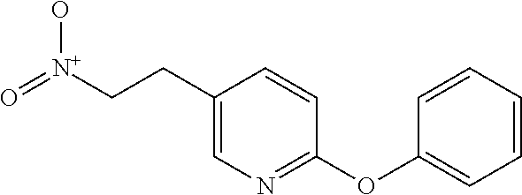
C1(CC[N+](=O)O)=CN=C(OC2=CC=CC=C2)C=C1
